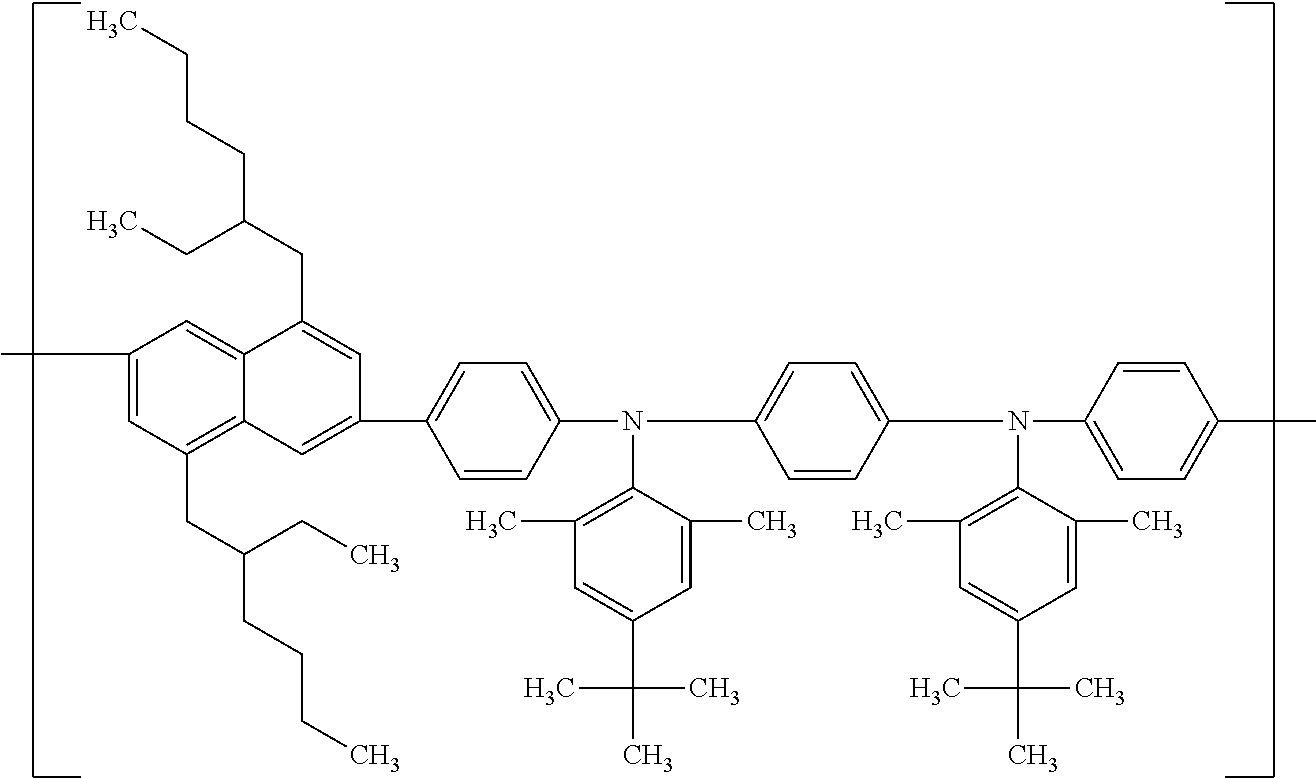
C1(C)=CC(CC(CC)CCCC)=C2C(=C1)C(CC(CC)CCCC)=CC(C1=CC=C(N(C3=CC=C(N(C4=CC=C(C)C=C4)C4=C(C)C=C(C(C)(C)C)C=C4C)C=C3)C3=C(C)C=C(C(C)(C)C)C=C3C)C=C1)=C2
